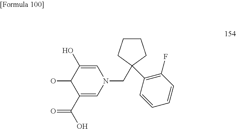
C1=C(O)C(O)C(C(O)=O)=CN1CC1(C2=C(F)C=CC=C2)CCCC1
